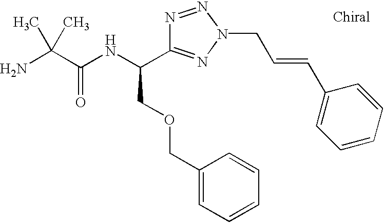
NC(C(NC(COCC1=CC=CC=C1)C1=NN(CC=CC2=CC=CC=C2)N=N1)=O)(C)C
